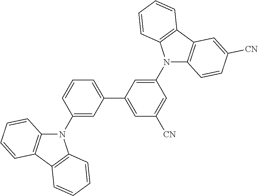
C1(N2C3=C(C4=C2C=CC=C4)C=CC=C3)=CC(C2=CC([CN])=CC(N3C4=C(C5=C3C=CC=C5)C=C([CN])C=C4)=C2)=CC=C1
